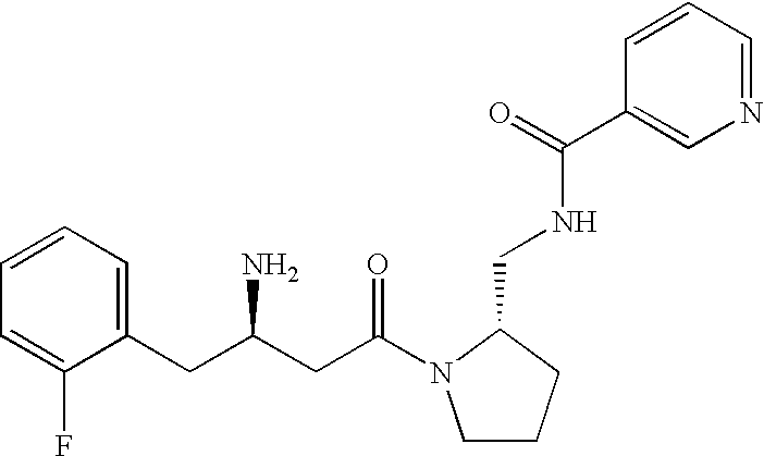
C1=CC=C(CC(N)CC(=O)N2CCCC2CNC(=O)C2=CN=CC=C2)C(F)=C1
